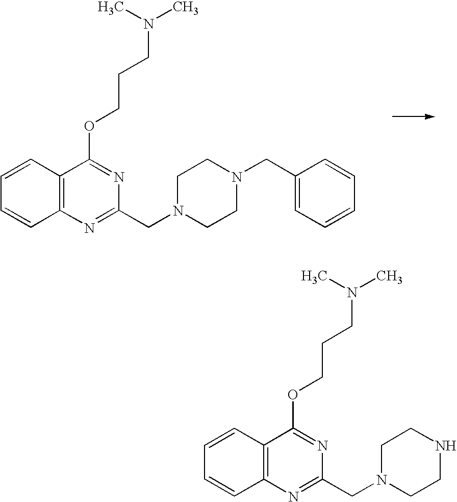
C1=CC2=C(C=C1)N=C(CN1CCN(CC3=CC=CC=C3)CC1)N=C2OCCCN(C)C.C1=CC2=C(C=C1)N=C(CN1CCNCC1)N=C2OCCCN(C)C
